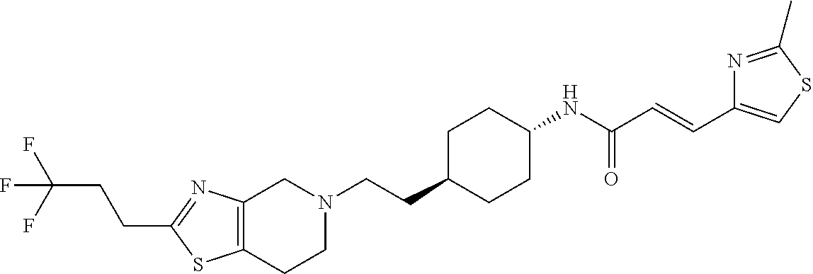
C12=C(CCN(CCC3CCC(NC(C=CC4=CSC(C)=N4)=O)CC3)C1)SC(CCC(F)(F)F)=N2
